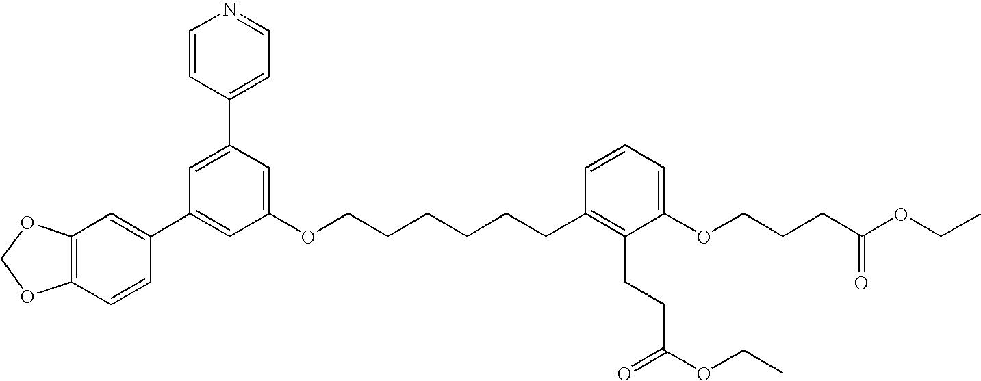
C1(C2=CC(C3=CC4=C(C=C3)OCO4)=CC(OCCCCCCC3=C(CCC(OCC)=O)C(OCCCC(OCC)=O)=CC=C3)=C2)=CC=NC=C1
